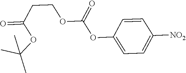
C1=CC(OC(OCCC(=O)OC(C)(C)C)=O)=CC=C1[NO2]
